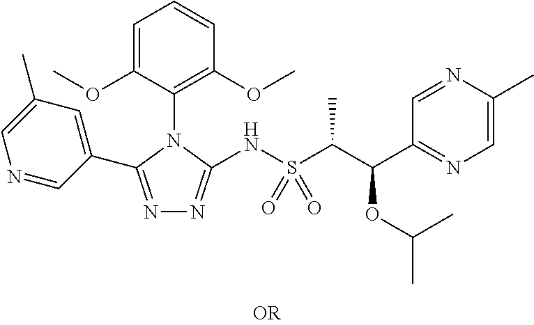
N1=C(C2=CC(C)=CN=C2)N(C2=C(OC)C=CC=C2OC)C(NS(C(C(C2=NC=C(C)N=C2)OC(C)C)C)(=O)=O)=N1
